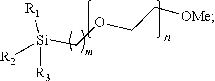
[Si](COCC[OMe])([R3])([R2])[R1]
